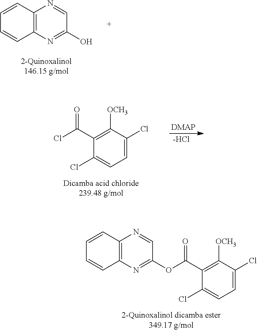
C12=C(N=C(O)C=N1)C=CC=C2.C1=C(Cl)C([OCH3])=C(C(Cl)=O)C(Cl)=C1.[-HCl].C1=C(Cl)C([OCH3])=C(C(=O)OC2=NC3=C(N=C2)C=CC=C3)C(Cl)=C1
